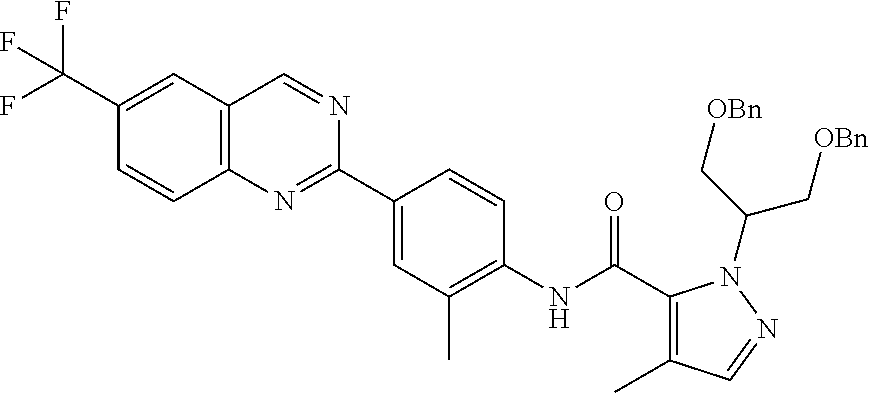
C1(C(NC2=C(C)C=C(C3=NC4=C(C=N3)C=C(C(F)(F)F)C=C4)C=C2)=O)=C(C)C=NN1C(C[OBn])C[OBn]
